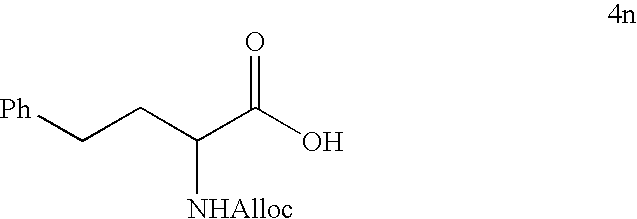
C(CC(C(O)=O)[NHAlloc])[Ph]
